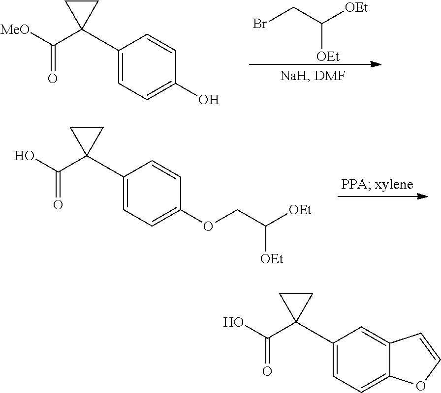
BrCC([OEt])[OEt].C1(C2(C(=O)[MeO])CC2)=CC=C(O)C=C1.C1(C2(C(=O)O)CC2)=CC=C(OCC([OEt])[OEt])C=C1.C1(C2(C(=O)O)CC2)=CC=C2C(=C1)C=CO2
